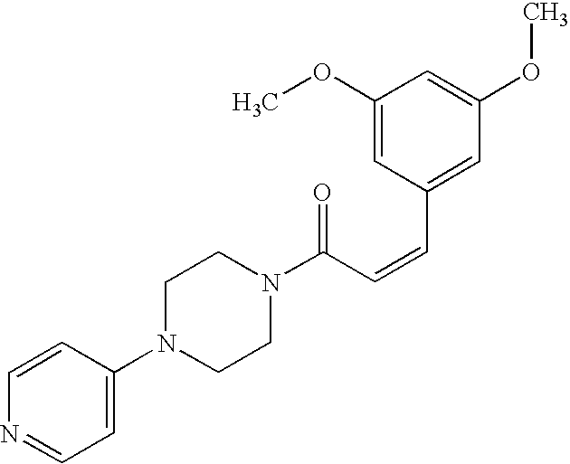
C1(N2CCN(C(C=CC3=CC(OC)=CC(OC)=C3)=O)CC2)=CC=NC=C1
